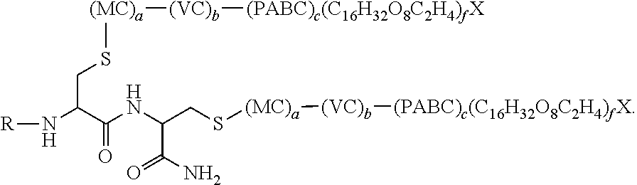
[(VC)b]([(PABC)c(C16H32O8C2H4)fX])[(MC)a]SCC(NC(C(CS[(MC)a][(VC)b][(PABC)c(C16H32O8C2H4)fX])N[R])=O)C(N)=O
